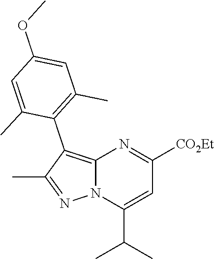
C12=C(C3=C(C)C=C(OC)C=C3C)C(C)=NN1C(C(C)C)=CC([CO2Et])=N2
